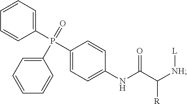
C1(P(=O)(C2=CC=CC=C2)C2=CC=C(NC(C([NH][L])[R])=O)C=C2)=CC=CC=C1
